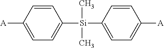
C1([Si](C2=CC=C([A])C=C2)(C)C)=CC=C([A])C=C1
